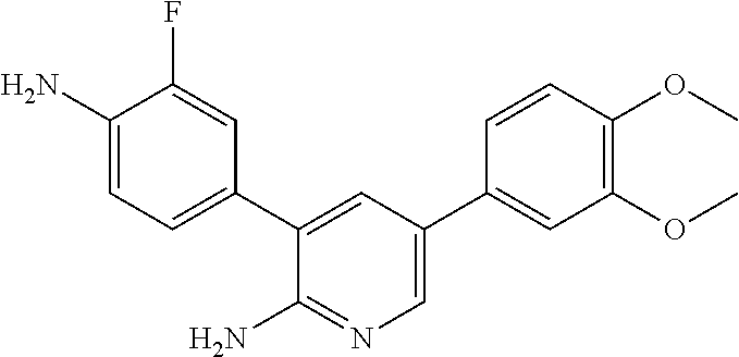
C1(N)=CC=C(C2=CC(C3=CC(OC)=C(OC)C=C3)=CN=C2N)C=C1F
